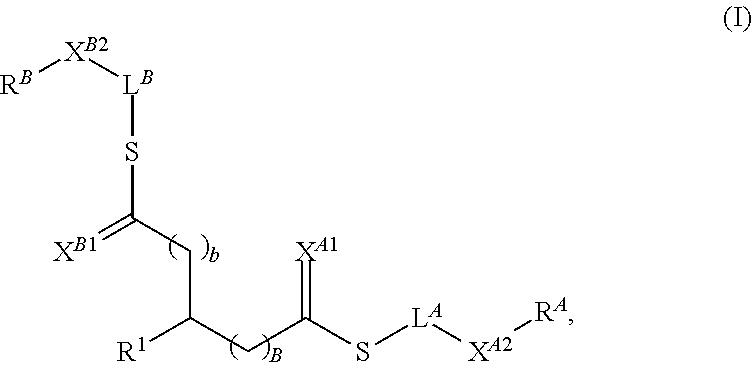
[RB][XB2][LB]SC(CC([R1])CC(S[LA][XA2][RA])=[XA1])=[XB1]
